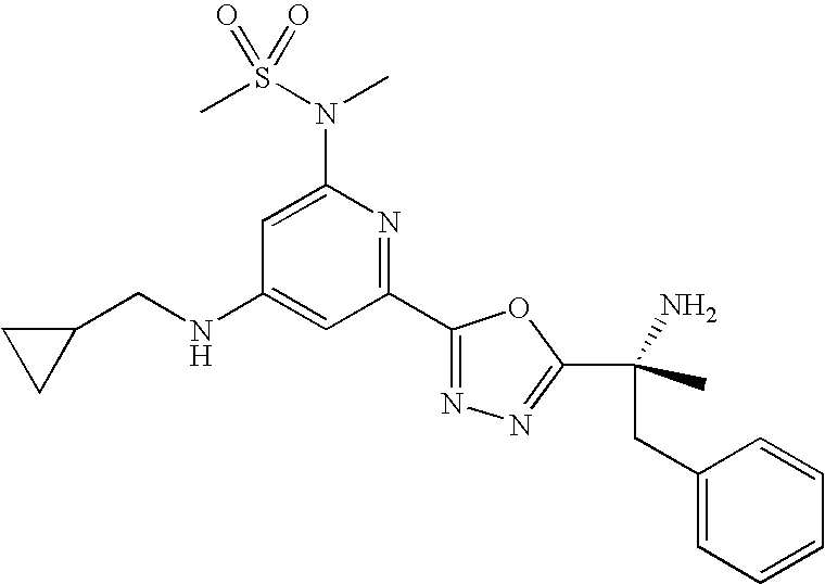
C1=C(N(S(C)(=O)=O)C)N=C(C2=NN=C(C(N)(CC3=CC=CC=C3)C)O2)C=C1NCC1CC1
